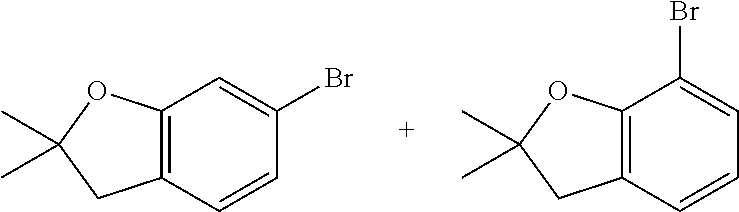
C12=C(C=CC(Br)=C1)CC(C)(C)O2.C12=C(C=CC=C1Br)CC(C)(C)O2
